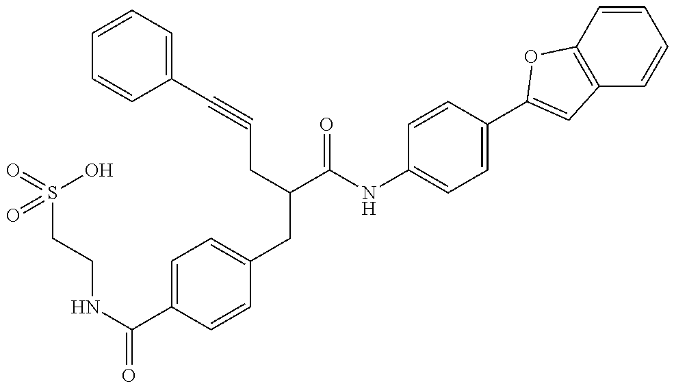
N(C(=O)C1=CC=C(CC(C(NC2=CC=C(C3=CC4=C(C=CC=C4)O3)C=C2)=O)CC#CC2=CC=CC=C2)C=C1)CCS(O)(=O)=O
